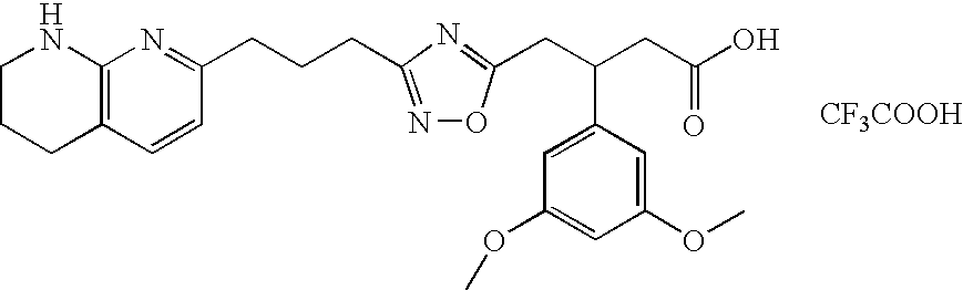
[CF3COOH].C1CCC2=C(N1)N=C(CCCC1=NOC(CC(CC(=O)O)C3=CC(OC)=CC(OC)=C3)=N1)C=C2
